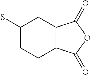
C1(S)CCC2C(C1)C(=O)OC2=O
